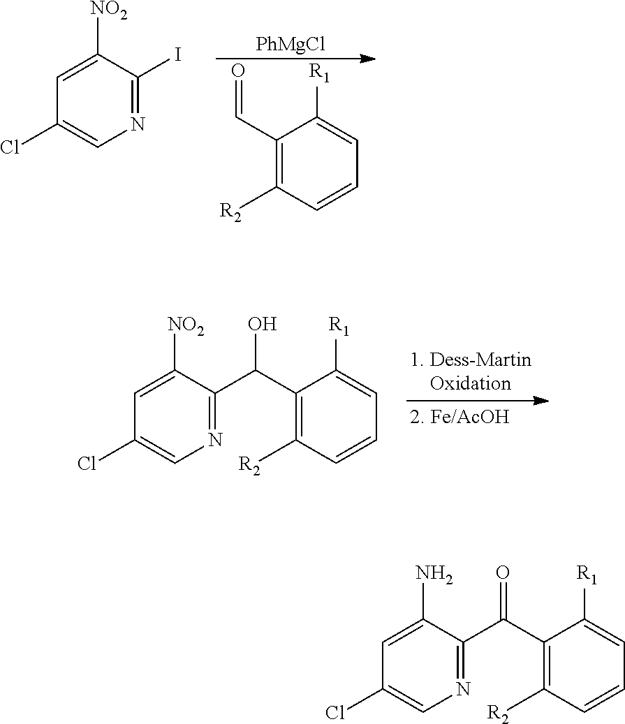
[PhMgCl].C1(C=O)=C([R2])C=CC=C1[R1].C1([NO2])=CC(Cl)=CN=C1I.C1=C([NO2])C(C(C2=C([R2])C=CC=C2[R1])O)=NC=C1Cl.C1=C(N)C(C(C2=C([R2])C=CC=C2[R1])=O)=NC=C1Cl
